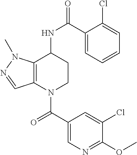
C1(C(=O)N2CCC(NC(=O)C3=CC=CC=C3Cl)C3=C2C=NN3C)=CN=C(OC)C(Cl)=C1
